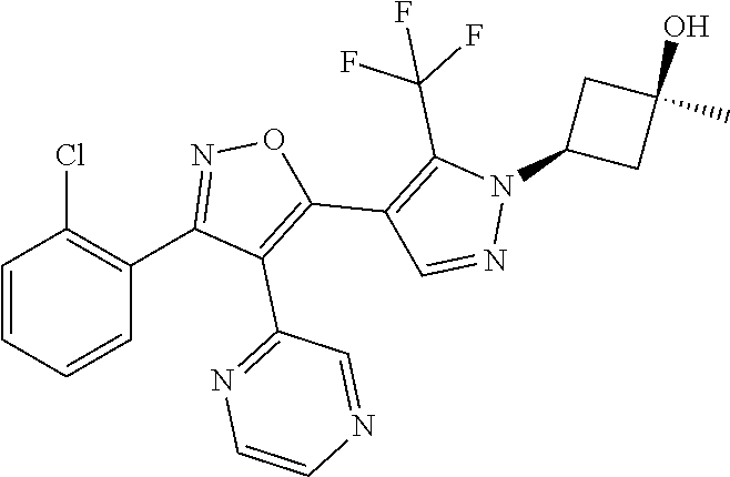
C1=CC=CC(C2=NOC(C3=C(C(F)(F)F)N(C4CC(O)(C)C4)N=C3)=C2C2=NC=CN=C2)=C1Cl
